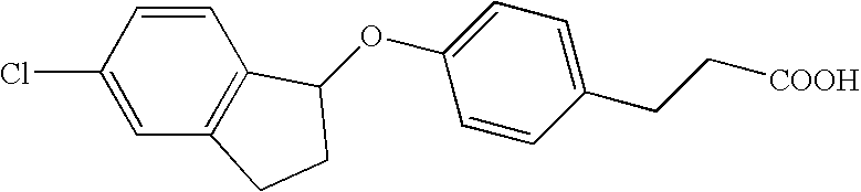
C1(Cl)=CC2=C(C=C1)C(OC1=CC=C(CC[COOH])C=C1)CC2
